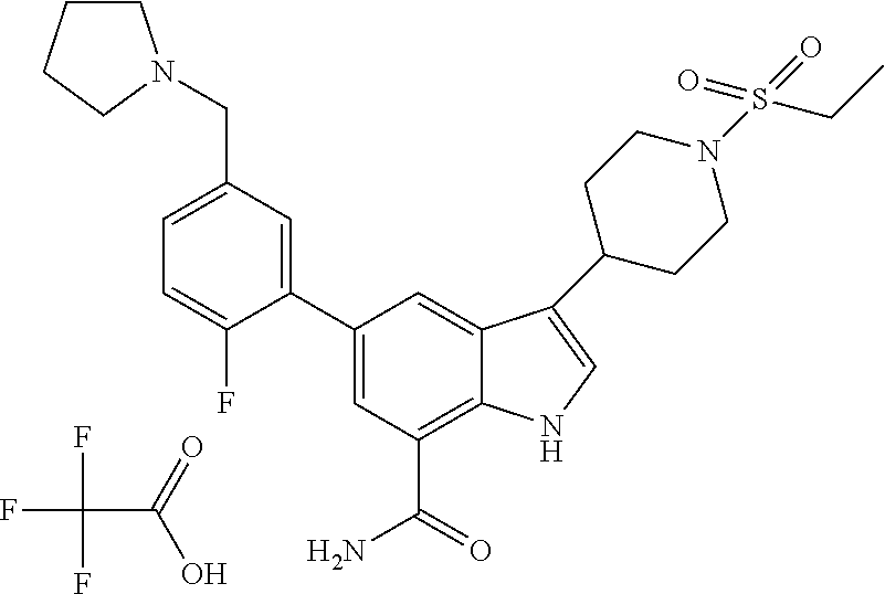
FC(C(=O)O)(F)F.C1=C(CN2CCCC2)C=C(C2=CC(C(=O)N)=C3C(=C2)C(C2CCN(S(=O)(=O)CC)CC2)=CN3)C(F)=C1
